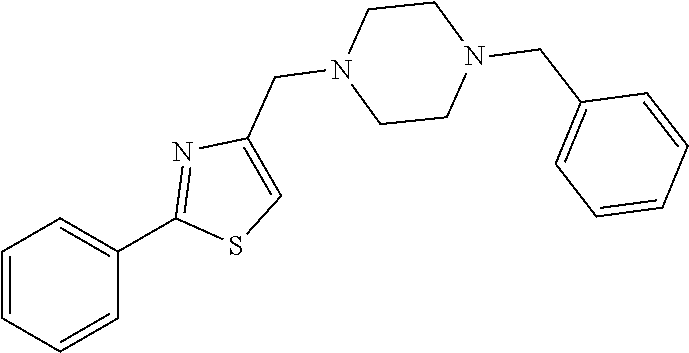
C1=CC=CC(C2=NC(CN3CCN(CC4=CC=CC=C4)CC3)=CS2)=C1
